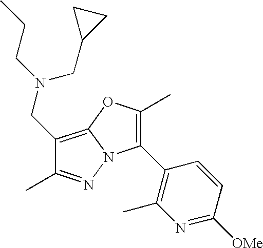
C1(CN(CC2CC2)CCC)=C2N(N=C1C)C(C1=C(C)N=C([OMe])C=C1)=C(C)O2
